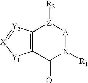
C12=C(C(=O)N([R1])[A][Z]1[R2])[Y1][X]=[Y2]2
